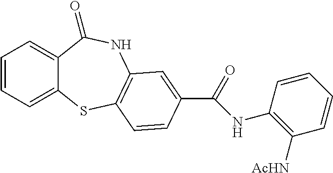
C1=CC=C2C(=C1)C(=O)NC1=C(S2)C=CC(C(=O)NC2=C([AcHN])C=CC=C2)=C1
